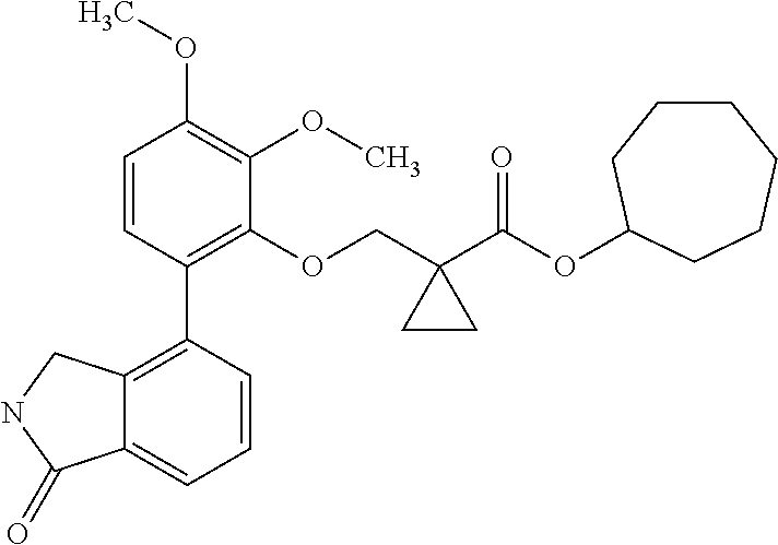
C1=CC(C2=C3C(=CC=C2)C(=O)NC3)=C(OCC2(C(OC3CCCCCC3)=O)CC2)C(OC)=C1OC
